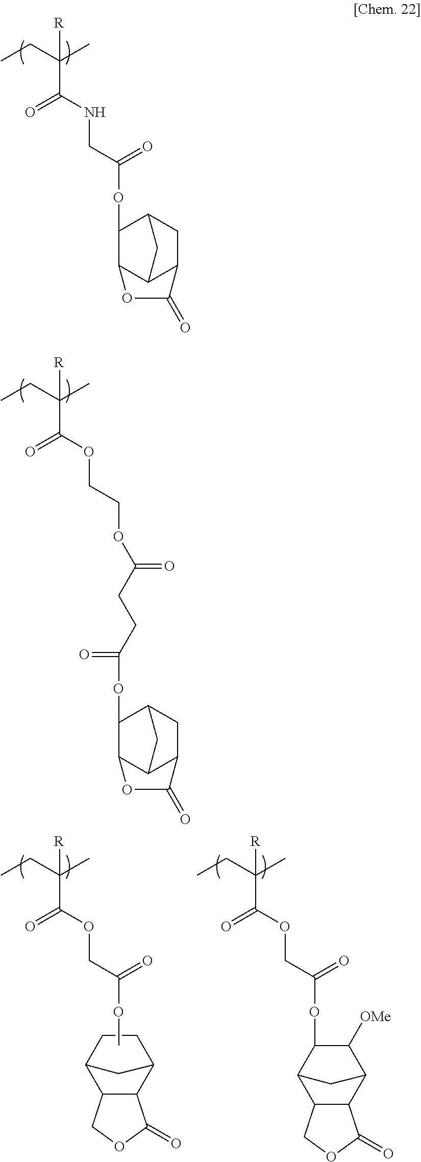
CCC(C)(C(=O)NCC(OC1C2C3C(CC1C3)C(=O)O2)=O)[R].CCC(C)(C(=O)OCCOC(=O)CCC(=O)OC1C2C3C(CC1C3)C(=O)O2)[R].C12C(C3CCC1C3)C(=O)OC2.CCC(C(=O)OCC(OC)=O)(C)[R].CCC(C(=O)OCC(OC1C([OMe])C2C3C(C1C2)COC3=O)=O)(C)[R]
